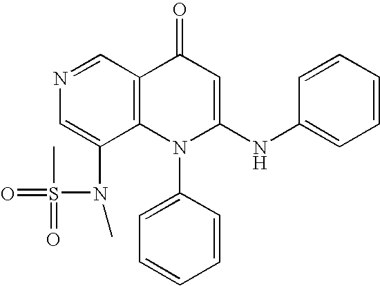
C1(N(S(=O)(=O)C)C)=CN=CC2=C1N(C1=CC=CC=C1)C(NC1=CC=CC=C1)=CC2=O
